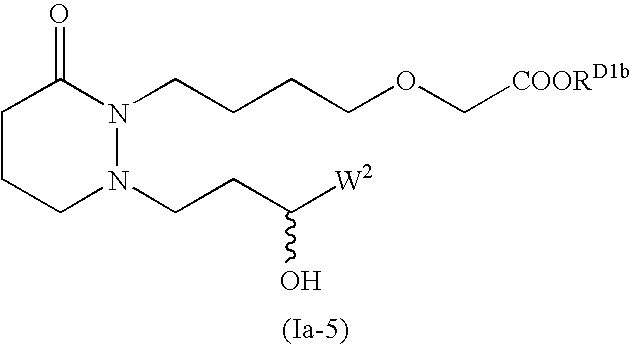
C1CCN(CCC([W2])O)N(CCCCOC[COORD1b])C1=O
